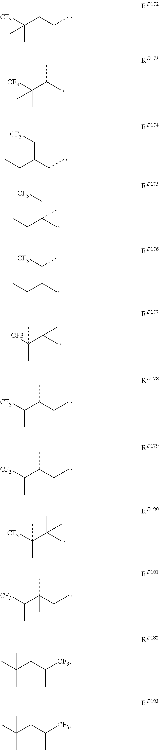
C(CCC)([CF3])(C)C.C(C(C)C)([CF3])(C)C.C(C(CC)C[CF3])C.C(C(C)(C[CF3])C)C.C(C(C)C([CF3])C)C.C(C(C)(C)C)([CF3])(C)C.C(C(C(C)C)C)([CF3])C.C(C(C(C)C)C)([CF3])C.C(C(C)(C)C)([CF3])(C)C.C(C(C(C)C)(C)C)([CF3])C.C(C(C([CF3])C)C)(C)(C)C.C(C(C([CF3])C)(C)C)(C)(C)C
